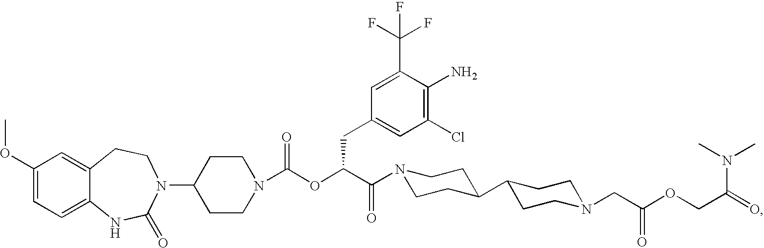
C1(OC)=CC=C2C(=C1)CCN(C1CCN(C(OC(C(=O)N3CCC(C4CCN(CC(OCC(N(C)C)=O)=O)CC4)CC3)CC3=CC(Cl)=C(N)C(C(F)(F)F)=C3)=O)CC1)C(=O)N2
